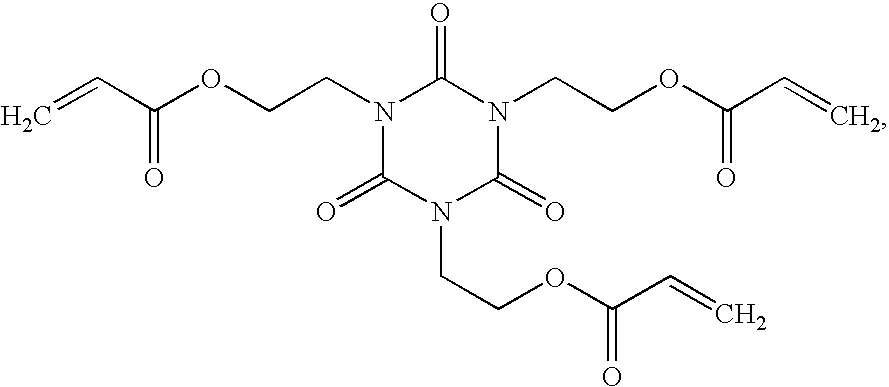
N1(CCOC(C=C)=O)C(=O)N(CCOC(C=C)=O)C(=O)N(CCOC(C=C)=O)C1=O
